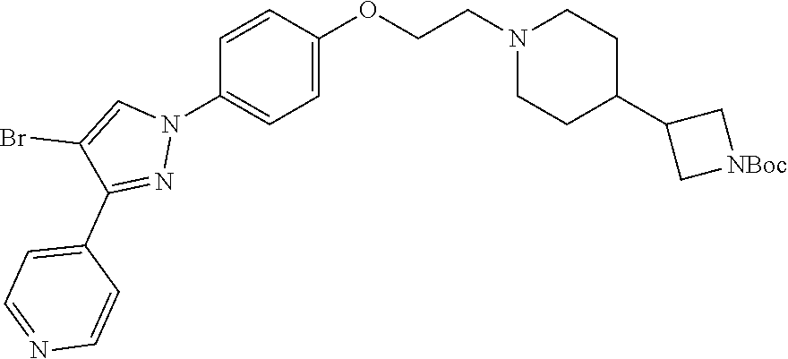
C1(N2C=C(Br)C(C3=CC=NC=C3)=N2)=CC=C(OCCN2CCC(C3C[NBoc]C3)CC2)C=C1
